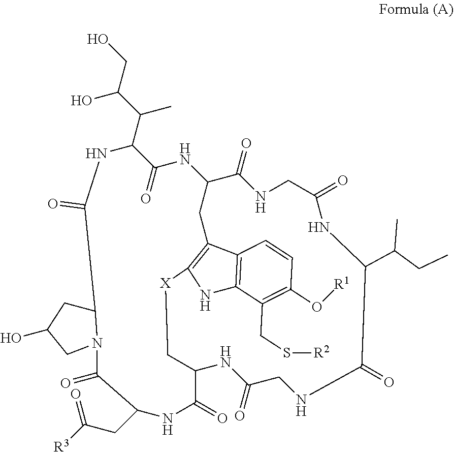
OCC(C(C1C(=O)NC2CC3=C(NC4=C3C=CC(O[R1])=C4CS[R2])[X]CC(NC(=O)CNC(=O)C(C(C)CC)NC(=O)CNC2=O)C(=O)NC(CC([R3])=O)C(=O)N2C(CC(O)C2)C(=O)N1)C)O
